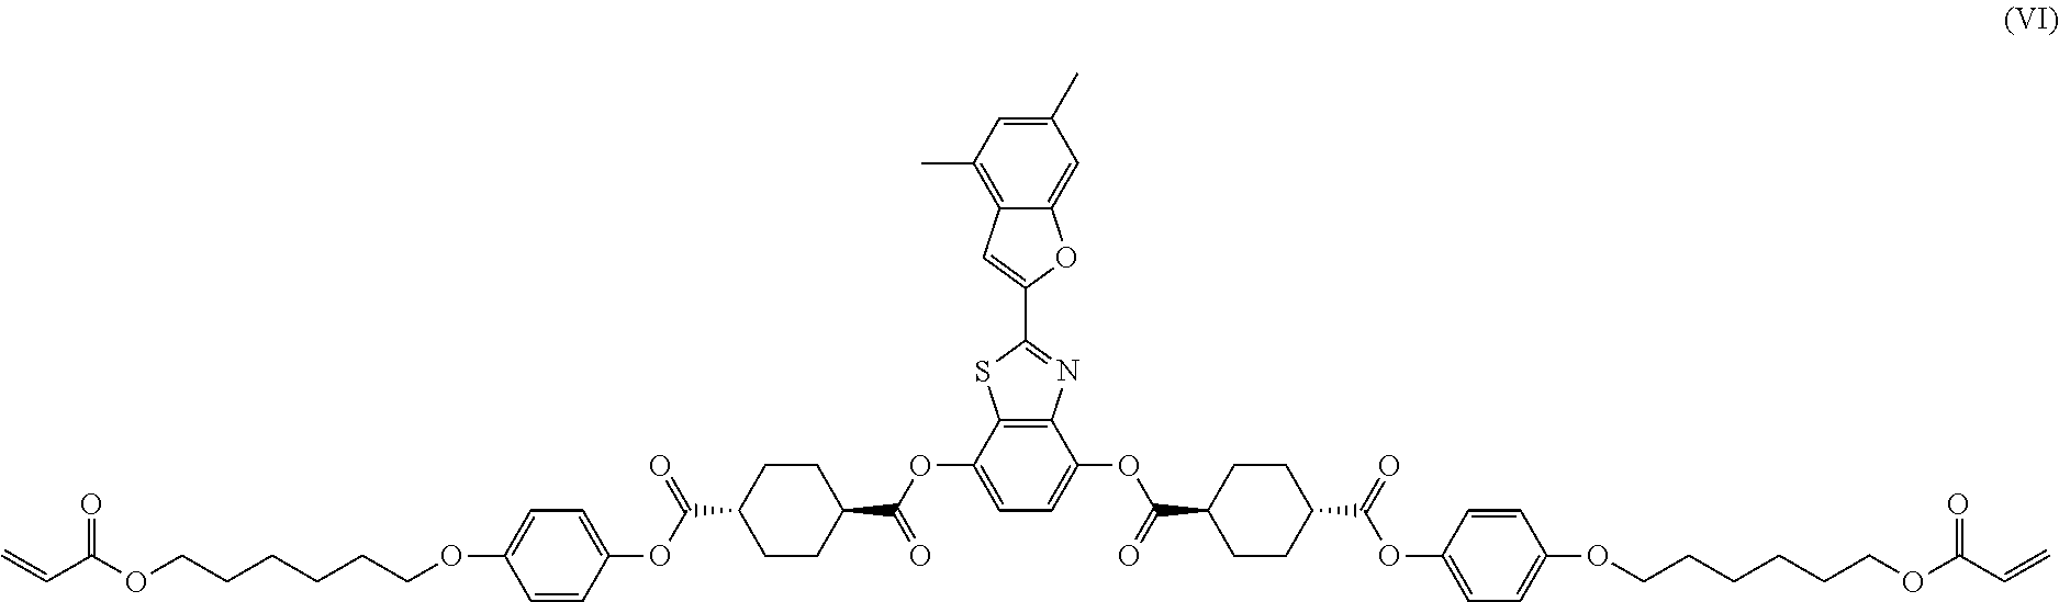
C1=CC(OC(C2CCC(C(=O)OC3=CC=C(OC(C4CCC(C(OC5=CC=C(OCCCCCCOC(C=C)=O)C=C5)=O)CC4)=O)C4=C3SC(C3=CC5=C(C)C=C(C)C=C5O3)=N4)CC2)=O)=CC=C1OCCCCCCOC(C=C)=O
